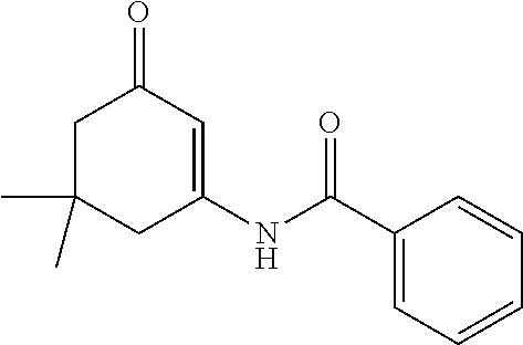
C1C(C)(C)CC(NC(C2=CC=CC=C2)=O)=CC1=O
